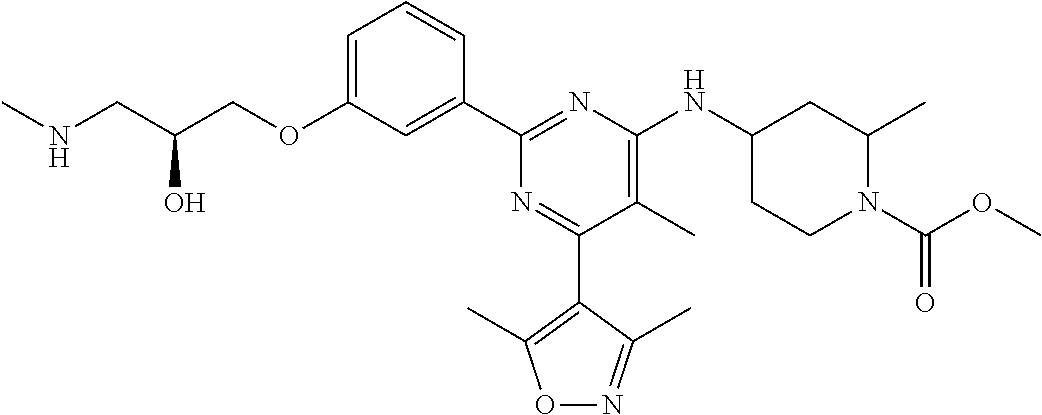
C1=C(OCC(CNC)O)C=C(C2=NC(NC3CC(C)N(C(OC)=O)CC3)=C(C)C(C3=C(C)ON=C3C)=N2)C=C1
